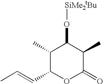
C1(C)C(C=CC)OC(=O)C(C)C1O[SiMe2tBu]
